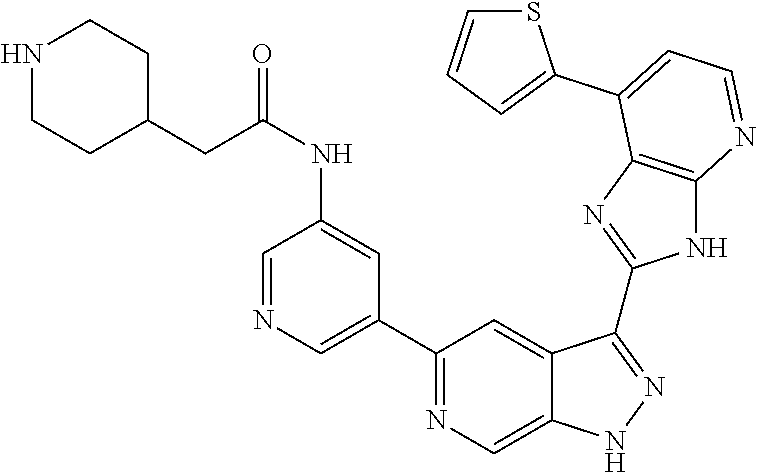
C1(C2=NC=C3C(=C2)C(C2=NC4=C(N2)N=CC=C4C2=CC=CS2)=NN3)=CN=CC(NC(CC2CCNCC2)=O)=C1
